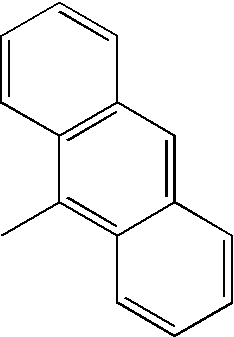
C1(C)=C2C(=CC3=C1C=CC=C3)C=CC=C2
